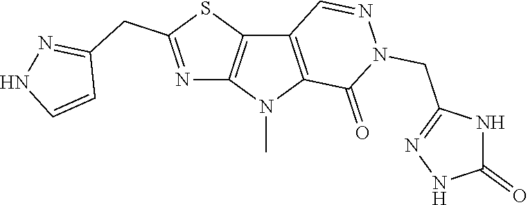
C12=C(N(C)C3=C1C=NN(CC1=NNC(=O)N1)C3=O)N=C(CC1=NNC=C1)S2
